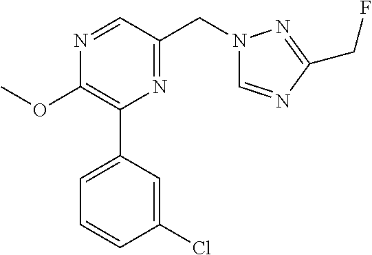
C1(OC)=C(C2=CC=CC(Cl)=C2)N=C(CN2C=NC(CF)=N2)C=N1
